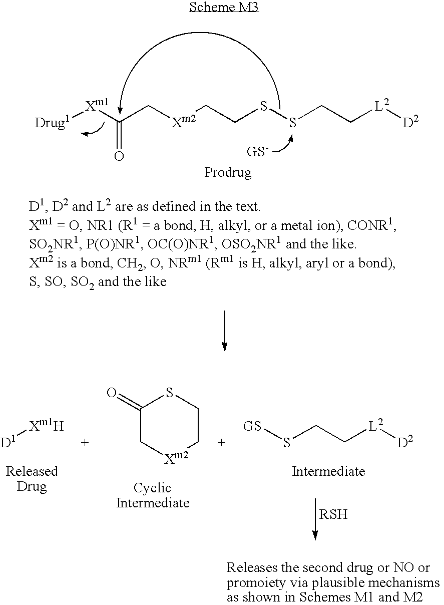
[Drug1][Xm1]C(C[Xm2]CCSSCC[L2][D2])=O.[GS]SCC[L2][D2].C1(=O)C[Xm2]CCS1.[D1][Xm1H]
